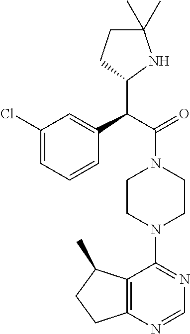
C1(Cl)=CC=CC(C(C(=O)N2CCN(C3=NC=NC4=C3C(C)CC4)CC2)C2NC(C)(C)CC2)=C1
